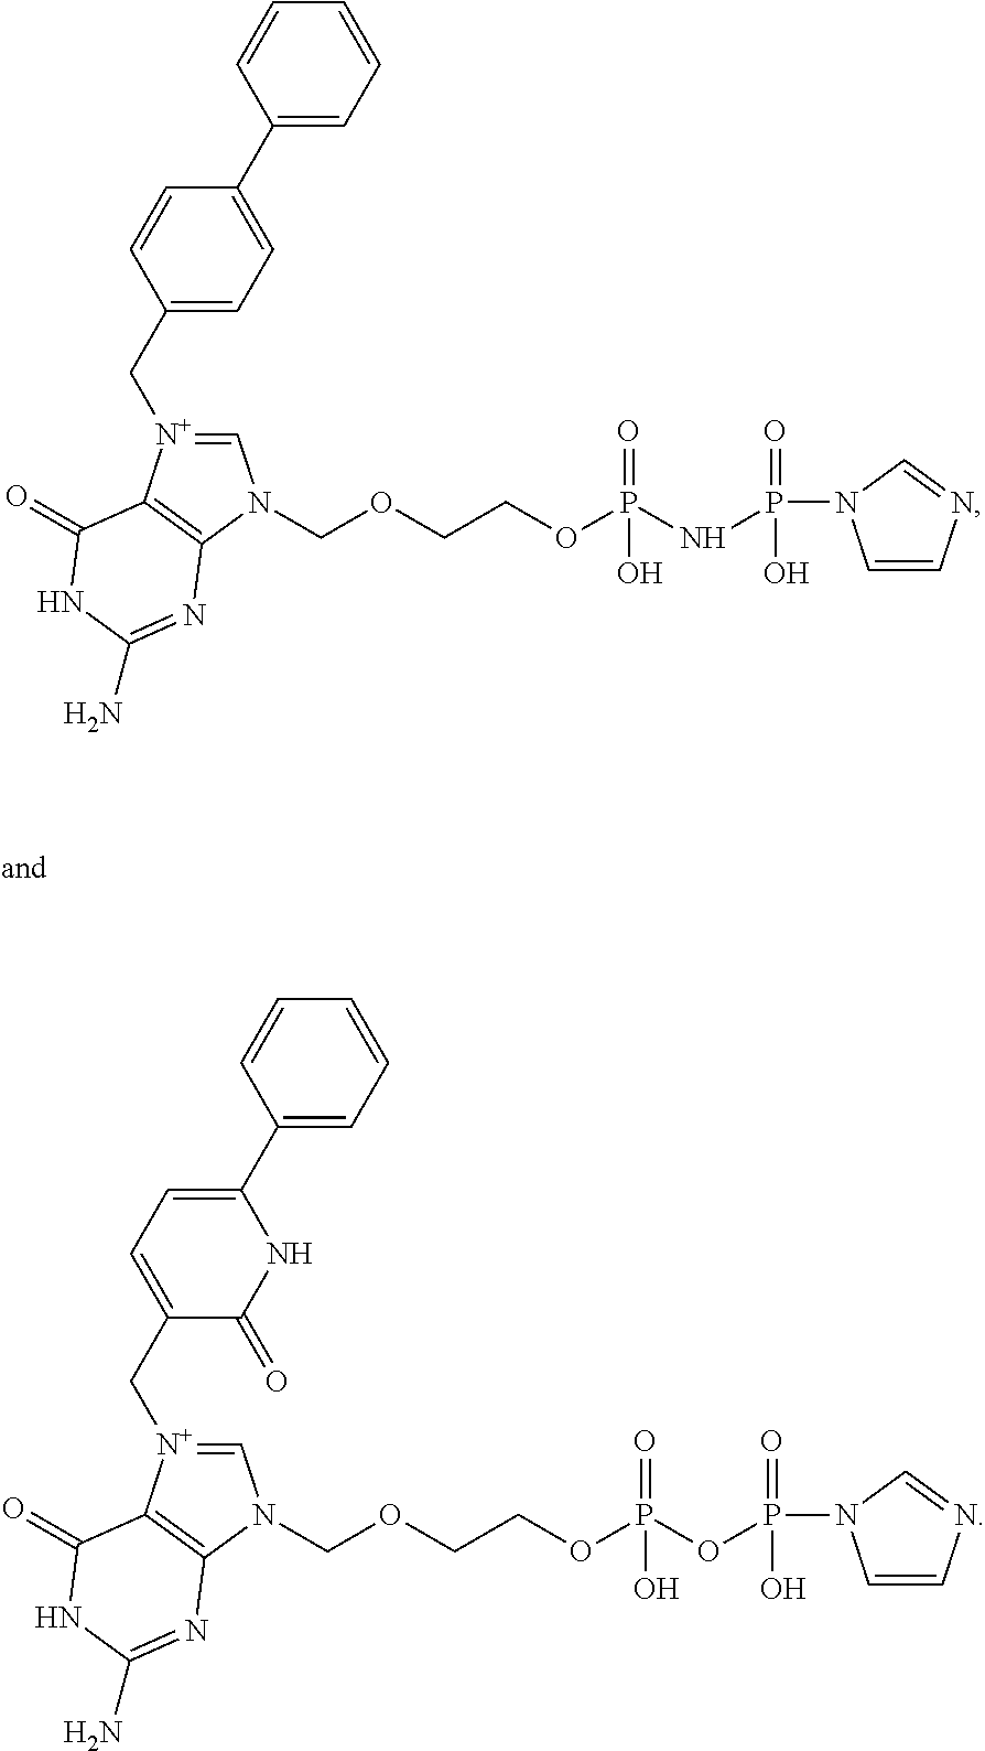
C1=[N+](CC2=CC=C(C3=CC=CC=C3)C=C2)C2=C(N1COCCOP(NP(=O)(O)N1C=CN=C1)(=O)O)N=C(N)NC2=O.C1=[N+](CC2=CC=C(C3=CC=CC=C3)NC2=O)C2=C(N1COCCOP(=O)(O)OP(=O)(O)N1C=CN=C1)N=C(N)NC2=O
